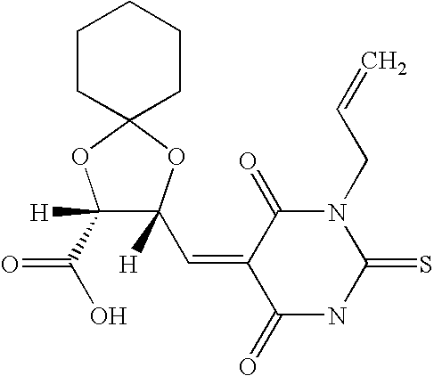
C1CC2(CCC1)OC([H])(C(O)=O)C([H])(C=C1C(=O)NC(=S)N(CC=C)C1=O)O2
